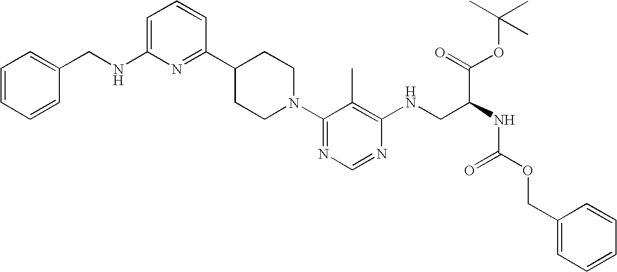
C1=C(NCC2=CC=CC=C2)N=C(C2CCN(C3=NC=NC(NCC(NC(OCC4=CC=CC=C4)=O)C(=O)OC(C)(C)C)=C3C)CC2)C=C1
